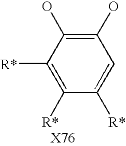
C1([R*])=CC(O)=C(O)C([R*])=C1[R*]
